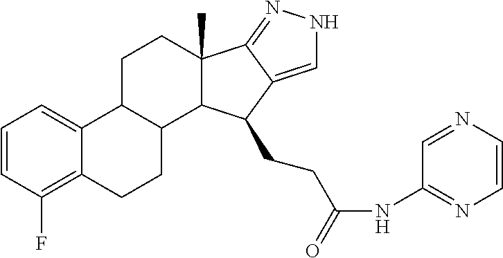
C1=CC(F)=C2C(=C1)C1C(CC2)C2C(C)(CC1)C1=NNC=C1C2CCC(NC1=NC=CN=C1)=O
